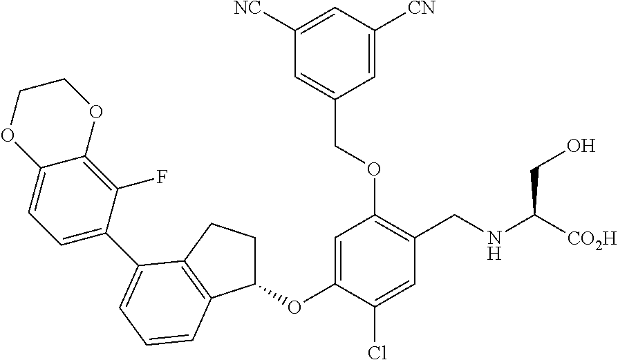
C1(OC2=CC(OCC3=CC([NC])=CC([CN])=C3)=C(CNC([CO2H])CO)C=C2Cl)CCC2=C1C=CC=C2C1=CC=C2C(=C1F)OCCO2
